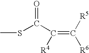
C(=O)(SC)C(=C([R5])[R6])[R4]
